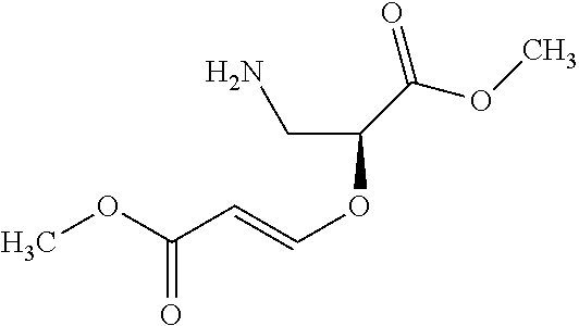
NCC(OC=CC(OC)=O)C(OC)=O
